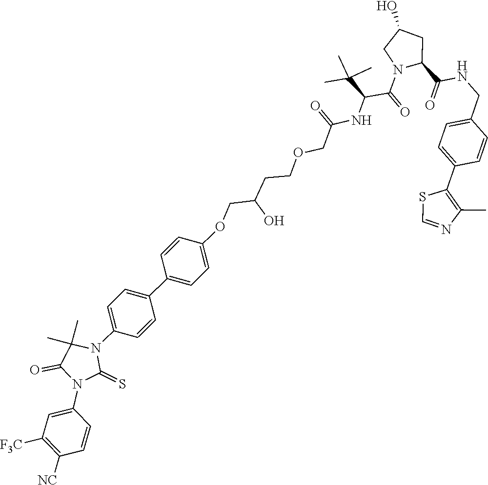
C1(C2=CC=C(OCC(CCOCC(NC(C(=O)N3CC(O)CC3C(=O)NCC3=CC=C(C4=C(C)N=CS4)C=C3)C(C)(C)C)=O)O)C=C2)=CC=C(N2C(=S)N(C3=CC([F3C])=C([NC])C=C3)C(=O)C2(C)C)C=C1
